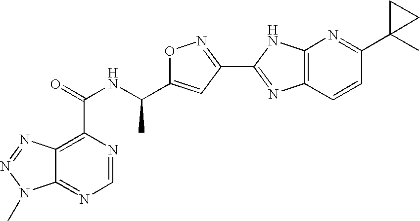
C12=NC=NC(C(=O)NC(C3=CC(C4=NC5=C(N4)N=C(C4(C)CC4)C=C5)=NO3)C)=C1N=NN2C
